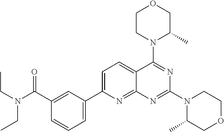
C1(C(=O)N(CC)CC)=CC(C2=CC=C3C(=N2)N=C(N2C(C)COCC2)N=C3N2C(C)COCC2)=CC=C1
